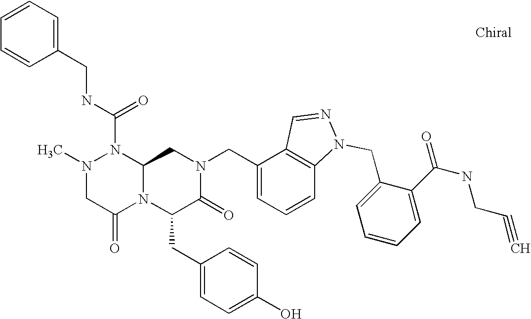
N(C(N1N(C)CC(=O)N2C1CN(CC1=CC=CC3=C1C=NN3CC1=CC=CC=C1C(NCC#C)=O)C(=O)C2CC1=CC=C(O)C=C1)=O)CC1=CC=CC=C1
